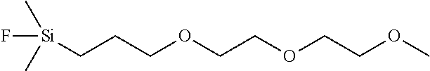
F[Si](C)(C)CCCOCCOCCOC
